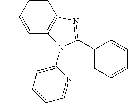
C1(C)=CC2=C(C=C1)N=C(C1=CC=CC=C1)N2C1=CC=CC=N1
